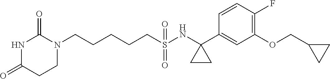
N1C(=O)CCN(CCCCCS(NC2(C3=CC(OCC4CC4)=C(F)C=C3)CC2)(=O)=O)C1=O
